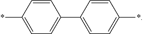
C1=CC(*)=CC=C1C1=CC=C(*)C=C1
